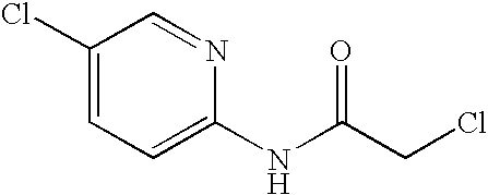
C1(Cl)=CC=C(NC(CCl)=O)N=C1
